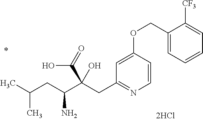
C1=CC(OCC2=CC=CC=C2[CF3])=CC(CC(C(CC(C)C)N)(C(=O)O)O)=N1
